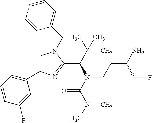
C1=C(C2=CC=CC(F)=C2)N=C(C(C(C)(C)C)N(C(N(C)C)=O)CCC(N)CF)N1CC1=CC=CC=C1
